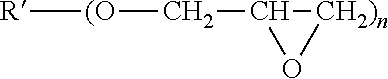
[R][(O]CC1O[CH2)n]1
